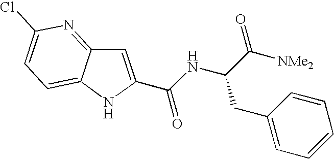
C(C1=CC2=NC(Cl)=CC=C2N1)(NC(C([NMe2])=O)CC1=CC=CC=C1)=O
